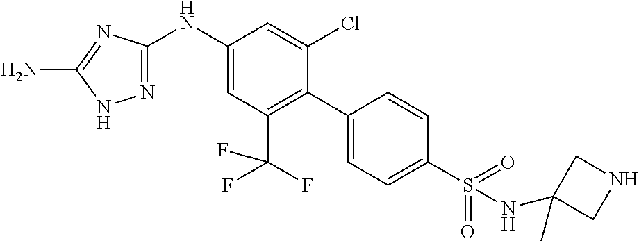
C1(NC2=CC(C(F)(F)F)=C(C3=CC=C(S(=O)(=O)NC4(C)CNC4)C=C3)C(Cl)=C2)=NNC(N)=N1
